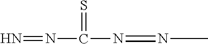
N=NC(=S)N=NC
